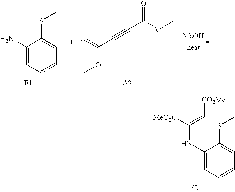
C1(N)=CC=CC=C1SC.[F1].O(C(=O)C#CC(OC)=O)C.[A3].[MeOH].C1(NC([MeO2C])=C[CO2Me])=CC=CC=C1SC.[F2]
